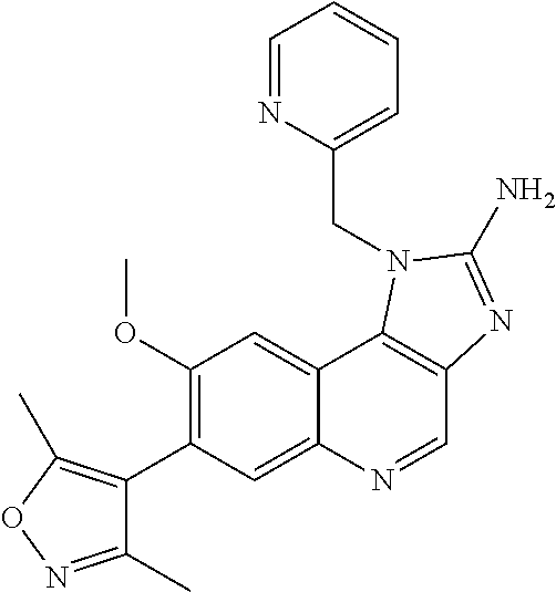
C1(OC)=C(C2=C(C)ON=C2C)C=C2C(=C1)C1=C(C=N2)N=C(N)N1CC1=CC=CC=N1
